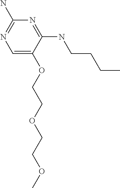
C(OC1=CN=C(N)N=C1NCCCC)COCCOC
